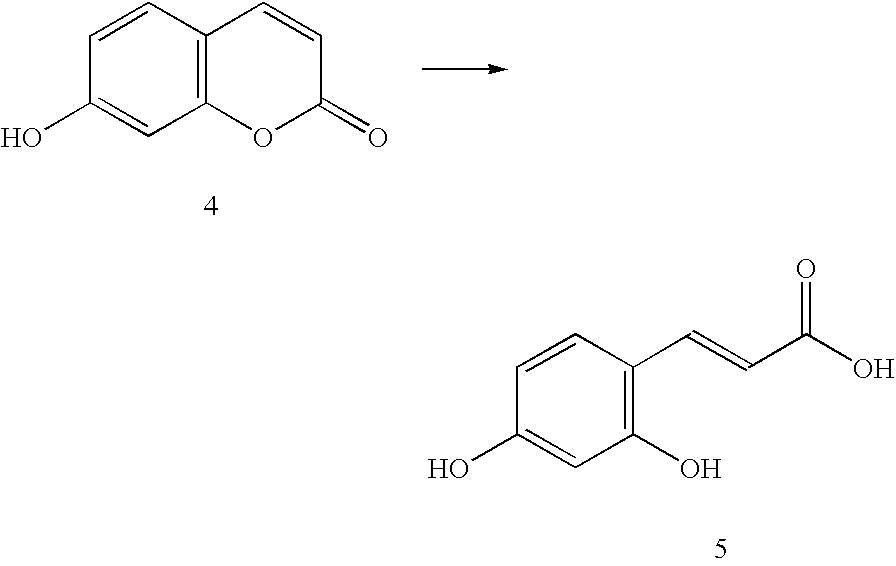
C12=C(C=CC(O)=C1)C=CC(=O)O2.C1(O)=C(C=CC(O)=O)C=CC(O)=C1
